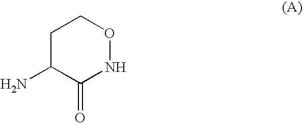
C1C(N)C(=O)NOC1
